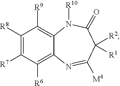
C1([R8])=C([R7])C([R6])=C2C(=C1[R9])N([R10])C(=O)C([R2])([R1])C([M4])=N2
